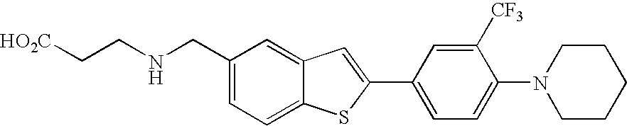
[HO2C]CCNCC1=CC=C2C(=C1)C=C(C1=CC=C(N3CCCCC3)C([CF3])=C1)S2
